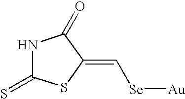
C([Se][Au])=C1SC(=S)NC1=O
